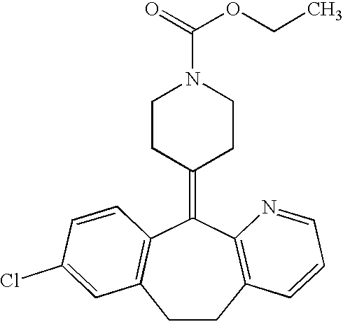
C1CC(=C2C3=C(CCC4=C2N=CC=C4)C=C(Cl)C=C3)CCN1C(=O)OCC
